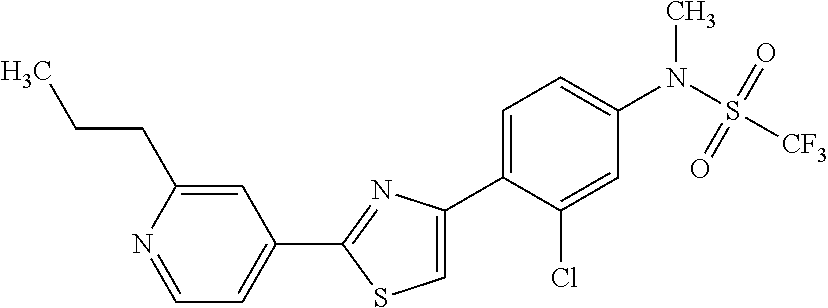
C1(C2=NC(C3=CC=C(N(S([CF3])(=O)=O)C)C=C3Cl)=CS2)=CC=NC(CCC)=C1
